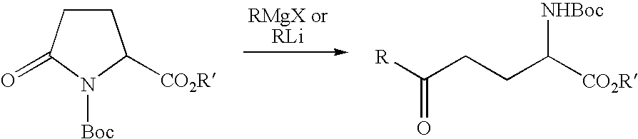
C1CC(=O)N([Boc])C1[CO2R].[R]C(CCC([CO2R])[NHBoc])=O
